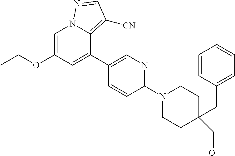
C1=C(OCC)C=C(C2=CN=C(N3CCC(CC4=CC=CC=C4)(C=O)CC3)C=C2)C2=C([CN])C=NN12
